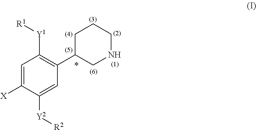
C1=C([X])C([Y2][R2])=CC(C2CNCCC2)=C1[Y1][R1]
